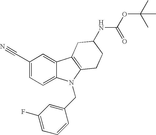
C1(C#N)=CC=C2C(=C1)C1=C(N2CC2=CC(F)=CC=C2)CCC(NC(=O)OC(C)(C)C)C1
